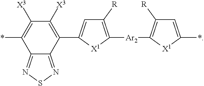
C1([R])=C([Ar2]C2=C([R])C=C(*)[X1]2)[X1]C(C2=C([X3])C([X3])=C(*)C3=NSN=C23)=C1
